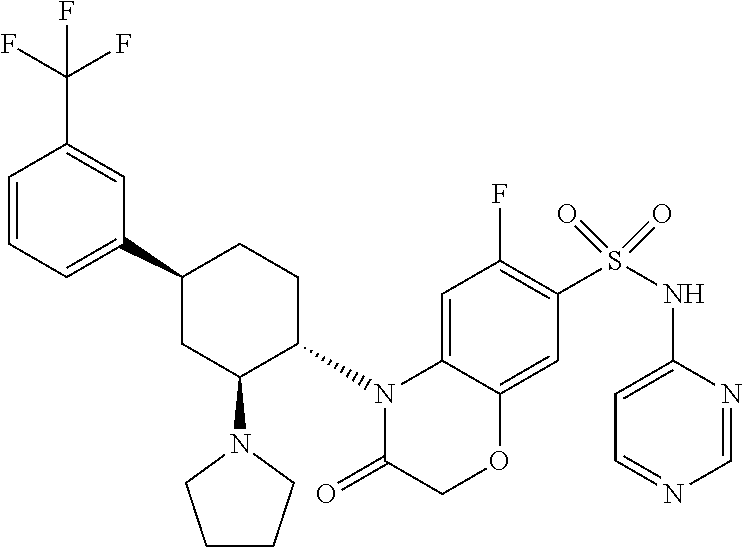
C1(C2CC(N3CCCC3)C(N3C4=CC(F)=C(S(NC5=CC=NC=N5)(=O)=O)C=C4OCC3=O)CC2)=CC=CC(C(F)(F)F)=C1
